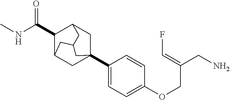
C12(C3=CC=C(OCC(CN)=CF)C=C3)CC3C(C(NC)=O)C(C1)CC(C3)C2
